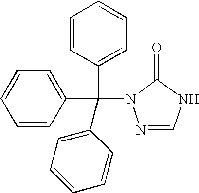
C1=CC(C(C2=CC=CC=C2)(C2=CC=CC=C2)N2N=CNC2=O)=CC=C1
